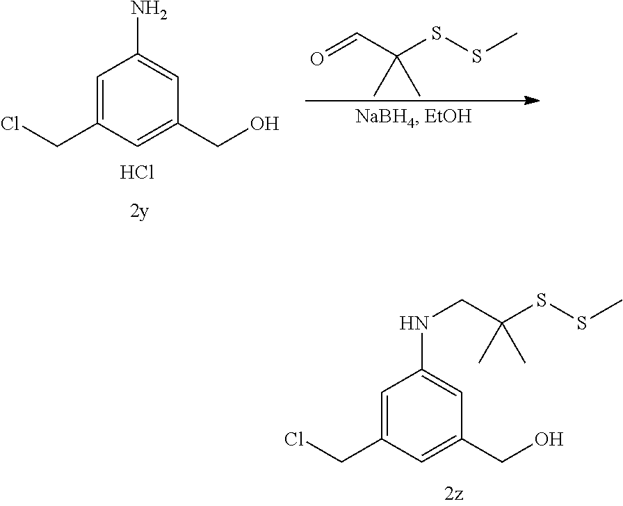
C1=C(CCl)C=C(CO)C=C1NCC(SSC)(C)C.C1=C(CCl)C=C(CO)C=C1N.Cl.O=CC(SSC)(C)C
